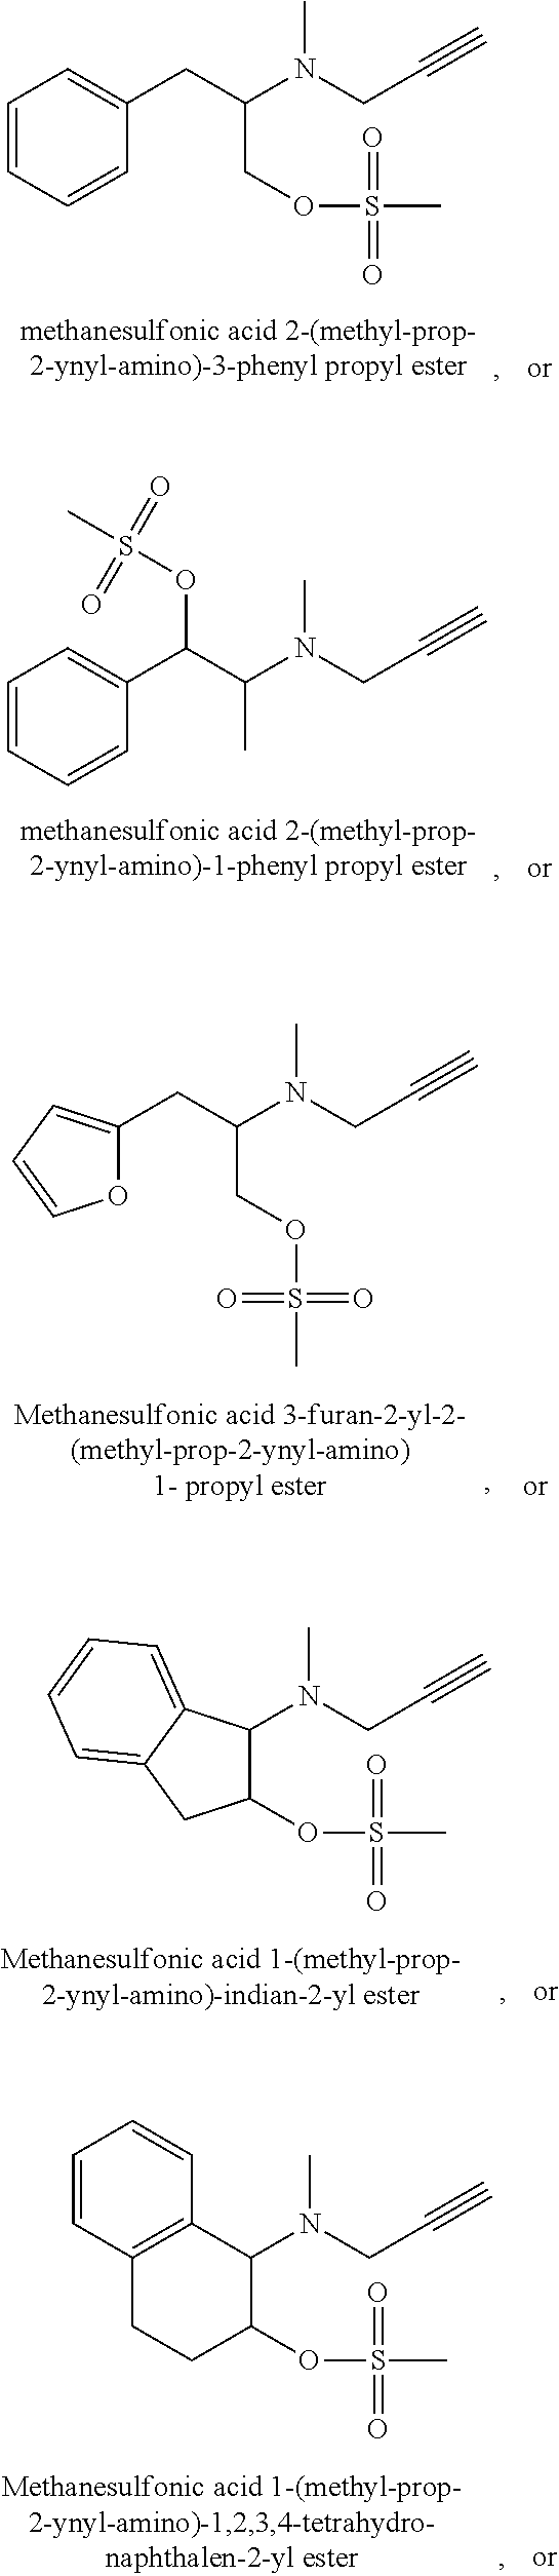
C1=CC=CC(CC(N(CC#C)C)COS(=O)(C)=O)=C1.C1=CC=CC(C(C(N(CC#C)C)C)OS(=O)(=O)C)=C1.C1(CC(N(CC#C)C)COS(=O)(=O)C)=CC=CO1.C1(N(CC#C)C)C2=CC=CC=C2CC1OS(=O)(C)=O.C1(N(CC#C)C)C(OS(=O)(C)=O)CCC2=C1C=CC=C2
